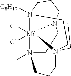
N12([C8H17])[Mn]34(Cl)(Cl)N5(C)CCN3(CCC1)CCN4(CCC5)CC2
